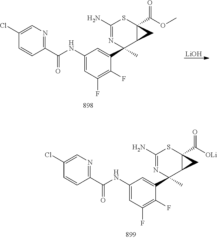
N(C1=CC(F)=C(F)C(C2(C)C3C(C([OLi])=O)(SC(N)=N2)C3)=C1)C(C1=NC=C(Cl)C=C1)=O.N(C1=CC(F)=C(F)C(C2(C)C3C(C(OC)=O)(SC(N)=N2)C3)=C1)C(C1=NC=C(Cl)C=C1)=O.[LiOH]
